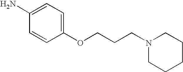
C1(N)=CC=C(OCCCN2CCCCC2)C=C1
